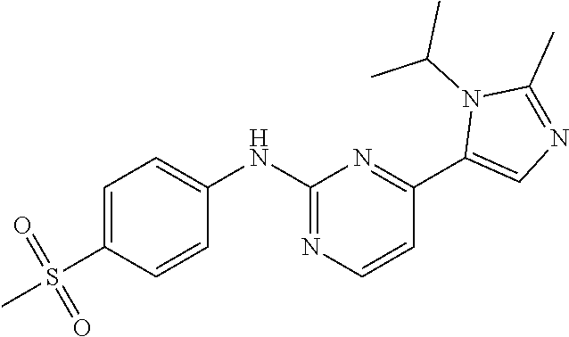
C1=C(S(C)(=O)=O)C=CC(NC2=NC=CC(C3=CN=C(C)N3C(C)C)=N2)=C1
